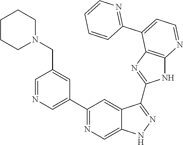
C1=NC=C(C2=NC=C3C(=C2)C(C2=NC4=C(N2)N=CC=C4C2=NC=CC=C2)=NN3)C=C1CN1CCCCC1
